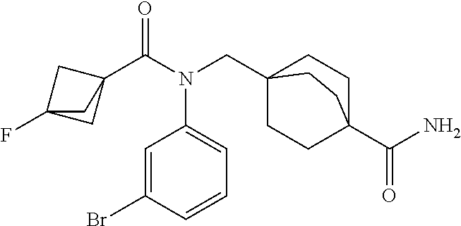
C12(F)CC(C(N(CC34CCC(C(=O)N)(CC3)CC4)C3=CC=CC(Br)=C3)=O)(C1)C2
